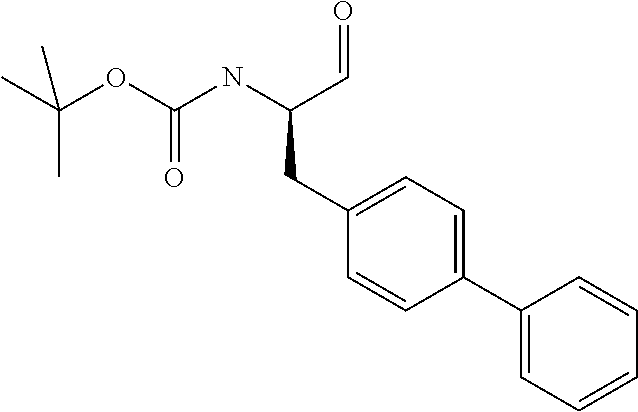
C1(CC(NC(OC(C)(C)C)=O)C=O)=CC=C(C2=CC=CC=C2)C=C1
